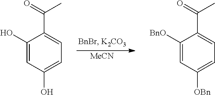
[MeCN].C1(O)=CC(O)=CC=C1C(=O)C.C1([BnO])=CC([OBn])=CC=C1C(=O)C
